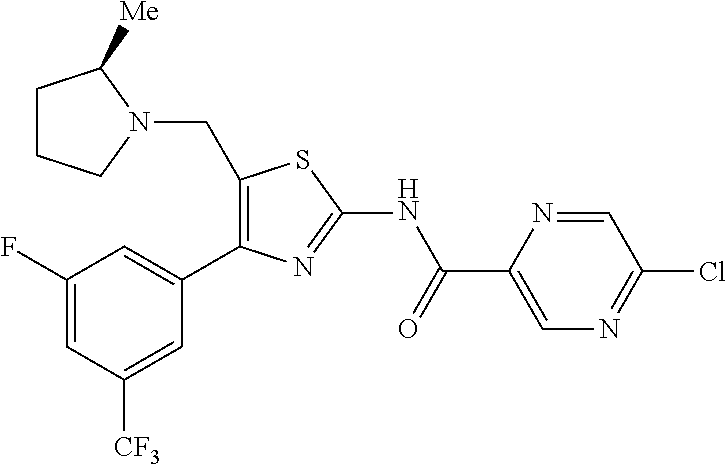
C1(F)=CC([CF3])=CC(C2=C(CN3CCCC3[Me])SC(NC(C3=CN=C(Cl)C=N3)=O)=N2)=C1
